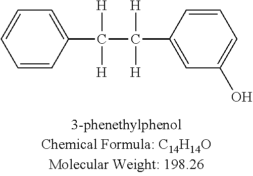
C1=CC(C([H])([H])C([H])([H])C2=CC(O)=CC=C2)=CC=C1
